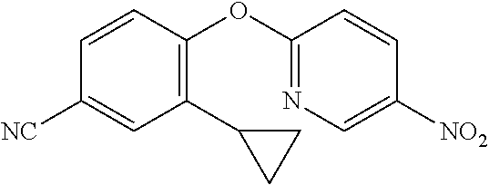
O(C1=NC=C([NO2])C=C1)C1=C(C2CC2)C=C([NC])C=C1
